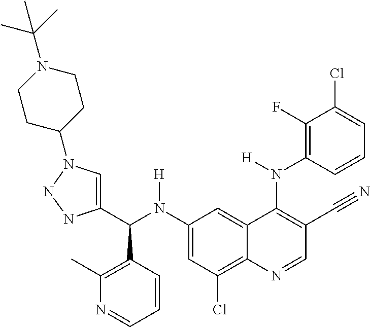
C1(N(C(C2=CN(C3CCN(C(C)(C)C)CC3)NN2)C2=C(C)N=CC=C2)[H])=CC(Cl)=C2C(=C1)C(N(C1=C(F)C(Cl)=CC=C1)[H])=C(C#N)C=N2
